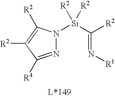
N(=C([Si]([R2])([R2])N1N=C([R4])C([R2])=C1[R2])[R2])[R1]
